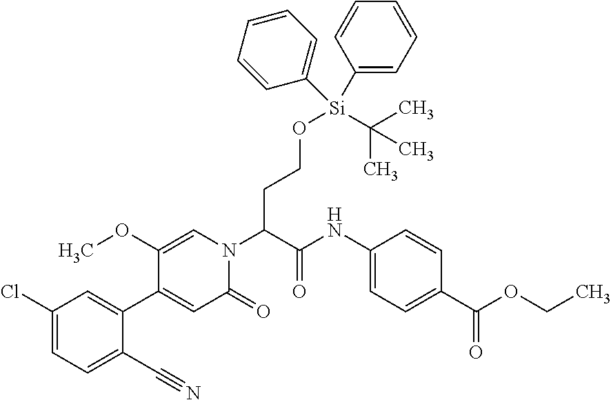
C(C(N1C=C(OC)C(C2=CC(Cl)=CC=C2C#N)=CC1=O)C(NC1=CC=C(C(OCC)=O)C=C1)=O)CO[Si](C(C)(C)C)(C1=CC=CC=C1)C1=CC=CC=C1
